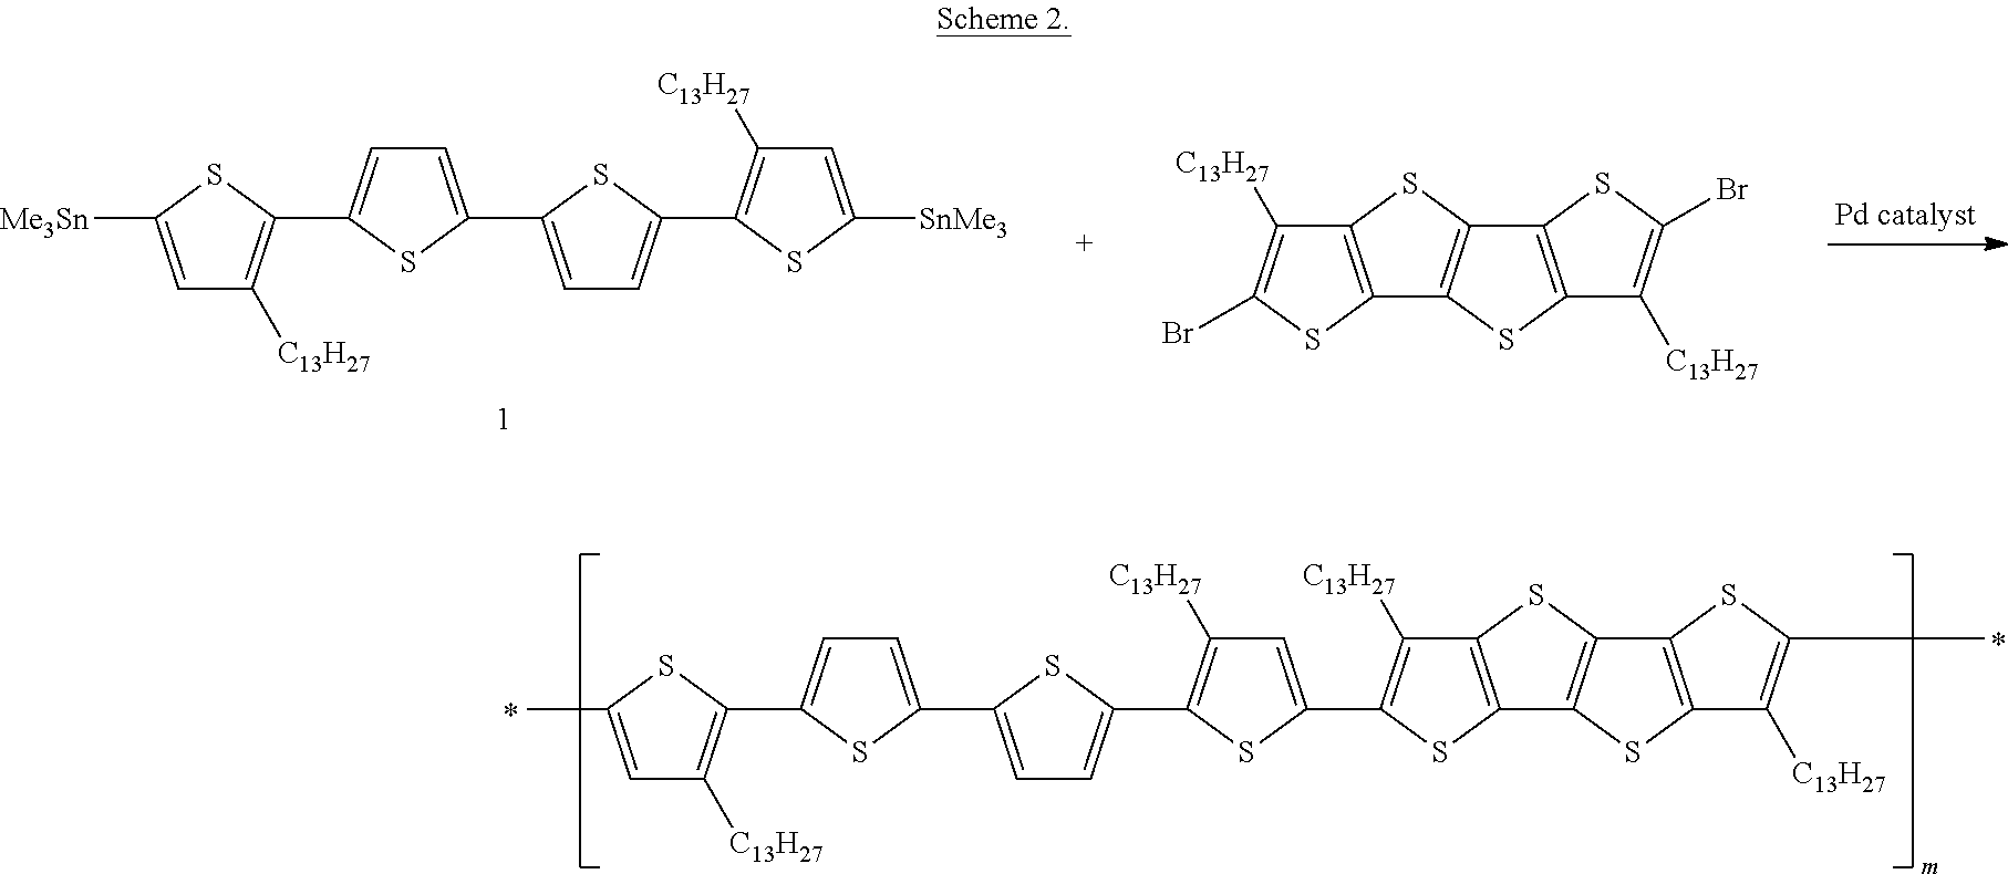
C1=C(C)SC(C2=CC=C(C3=CC=C(C4=C([C13H27])C=C(C5=C([C13H27])C6=C(S5)C5=C(S6)C6=C(S5)C([C13H27])=C(C)S6)S4)S3)S2)=C1[C13H27].C1=C([Me3Sn])SC(C2=CC=C(C3=CC=C(C4=C([C13H27])C=C([SnMe3])S4)S3)S2)=C1[C13H27].C12=C(SC(Br)=C1[C13H27])C1=C(S2)C2=C(S1)C([C13H27])=C(Br)S2
